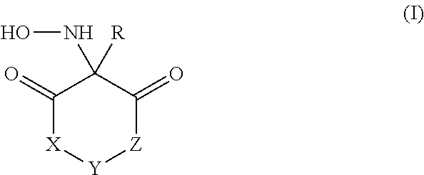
C1(=O)[X][Y][Z]C(=O)C1(NO)[R]
